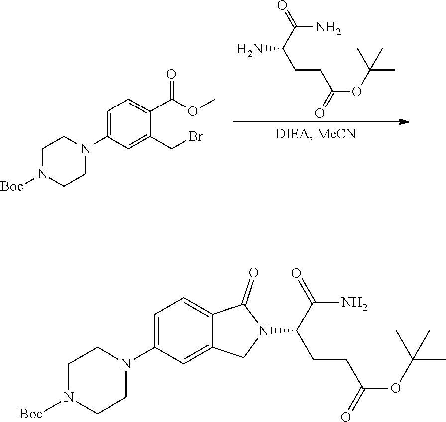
NC(C(CCC(OC(C)(C)C)=O)N)=O.C1=C(N2CCN([Boc])CC2)C=C(CBr)C(C(OC)=O)=C1.C1=C(N2CCN([Boc])CC2)C=C2C(=C1)C(=O)N(C(C(N)=O)CCC(OC(C)(C)C)=O)C2
